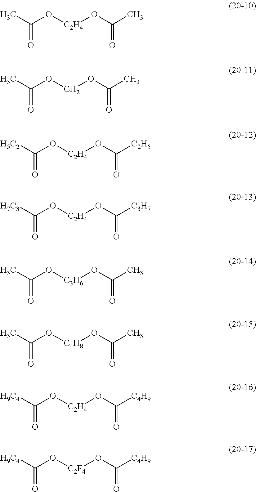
C(O[C2H4]OC(C)=O)(=O)C.C(OCOC(C)=O)(=O)C.C(O[C2H4]OC([C2H5])=O)(=O)[H5C2].C(O[C2H4]OC([C3H7])=O)(=O)[H7C3].C(O[C3H6]OC(C)=O)(=O)C.C(O[C4H8]OC(C)=O)(=O)C.C(O[C2H4]OC([C4H9])=O)(=O)[H9C4].C(O[C2F4]OC([C4H9])=O)(=O)[H9C4]
